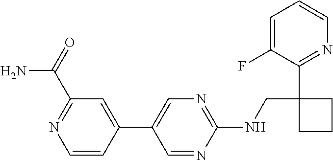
N(CC1(C2=NC=CC=C2F)CCC1)C1=NC=C(C2=CC(C(=O)N)=NC=C2)C=N1
